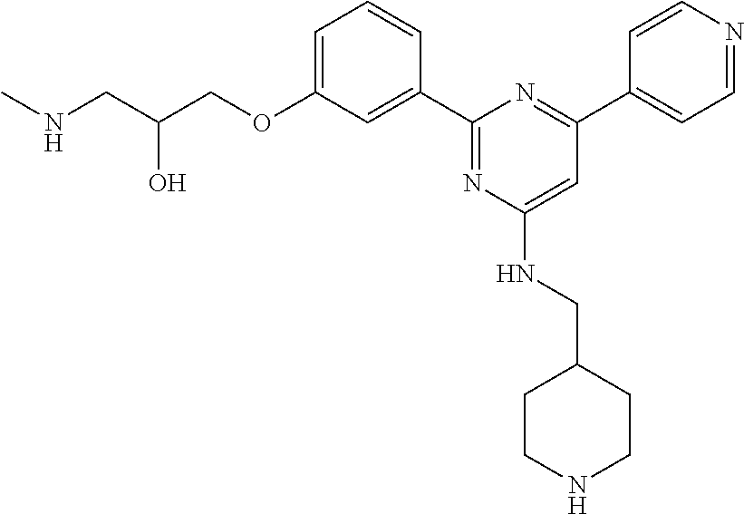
C1=C(OCC(CNC)O)C=C(C2=NC(NCC3CCNCC3)=CC(C3=CC=NC=C3)=N2)C=C1
